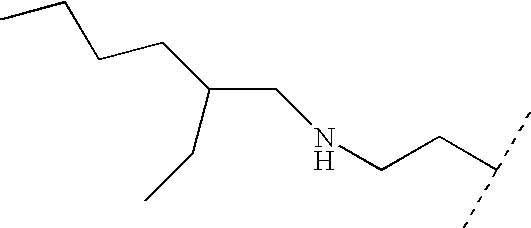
C(CNCCC(C)C)(CC)CCCC
